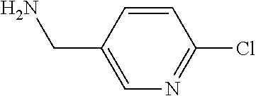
C1(CN)=CN=C(Cl)C=C1
